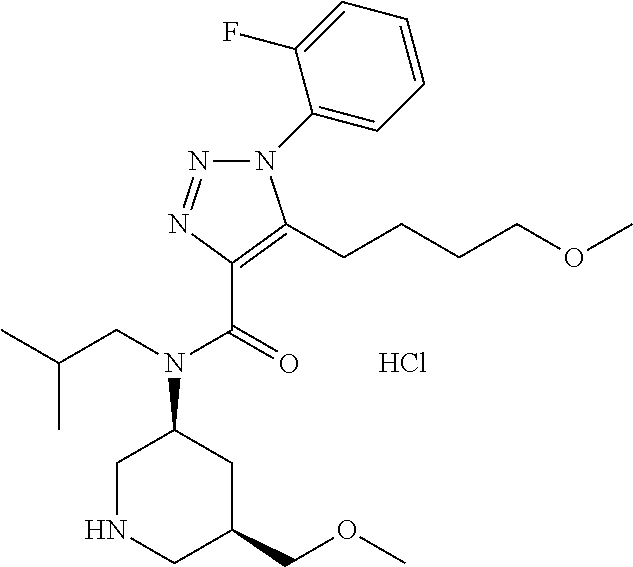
Cl.C1NCC(COC)CC1N(CC(C)C)C(=O)C1=C(CCCCOC)N(C2=CC=CC=C2F)N=N1
